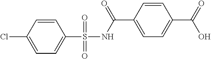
C1=C(Cl)C=CC(S(=O)(=O)NC(C2=CC=C(C(=O)O)C=C2)=O)=C1
